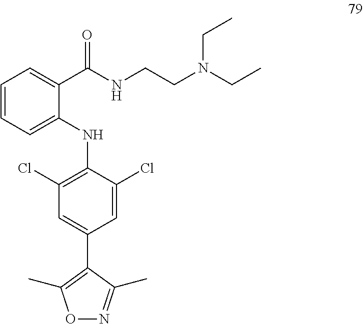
C1=CC=C(NC2=C(Cl)C=C(C3=C(C)ON=C3C)C=C2Cl)C(C(NCCN(CC)CC)=O)=C1
